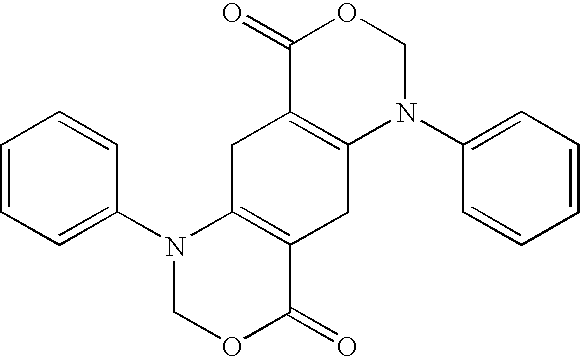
C1=CC=C(N2C3=C(CC4=C(C3)C(=O)OCN4C3=CC=CC=C3)C(=O)OC2)C=C1
